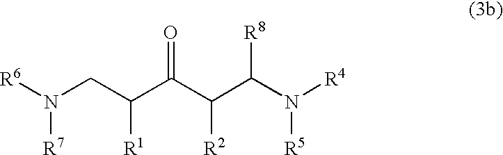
N(CC(C(C(C(N([R4])[R5])[R8])[R2])=O)[R1])([R6])[R7]
